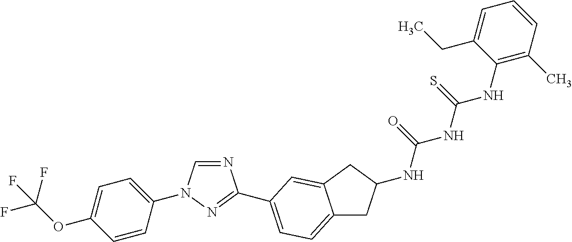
C1=CC(N2C=NC(C3=CC=C4CC(NC(=O)NC(NC5=C(C)C=CC=C5CC)=S)CC4=C3)=N2)=CC=C1OC(F)(F)F
